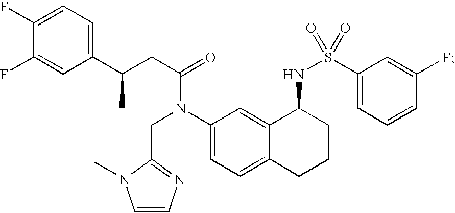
C1(C(CC(=O)N(C2=CC=C3C(=C2)C(NS(=O)(C2=CC=CC(F)=C2)=O)CCC3)CC2=NC=CN2C)C)=CC=C(F)C(F)=C1
